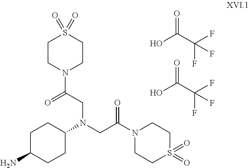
C1C(N)CCC(N(CC(N2CCS(=O)(=O)CC2)=O)CC(N2CCS(=O)(=O)CC2)=O)C1.O=C(C(F)(F)F)O.O=C(C(F)(F)F)O
